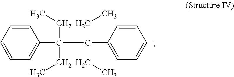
C1(C(C(C2=CC=CC=C2)(CC)CC)(CC)CC)=CC=CC=C1
